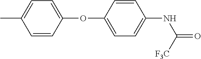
CC1=CC=C(OC2=CC=C(NC(=O)[F3C])C=C2)C=C1
